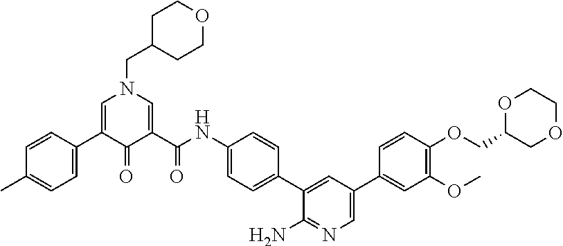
C1C(CN2C=C(C3=CC=C(C)C=C3)C(=O)C(C(NC3=CC=C(C4=CC(C5=CC(OC)=C(OCC6COCCO6)C=C5)=CN=C4N)C=C3)=O)=C2)CCOC1
